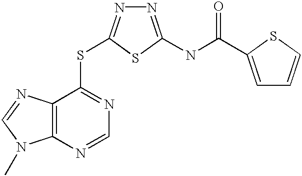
C12=C(C(SC3=NN=C(NC(=O)C4=CC=CS4)S3)=NC=N1)N=CN2C
